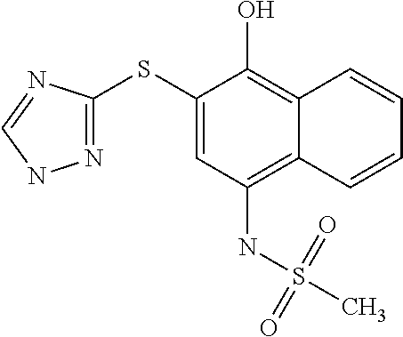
C1(SC2=NNC=N2)=CC(NS(C)(=O)=O)=C2C(=C1O)C=CC=C2
